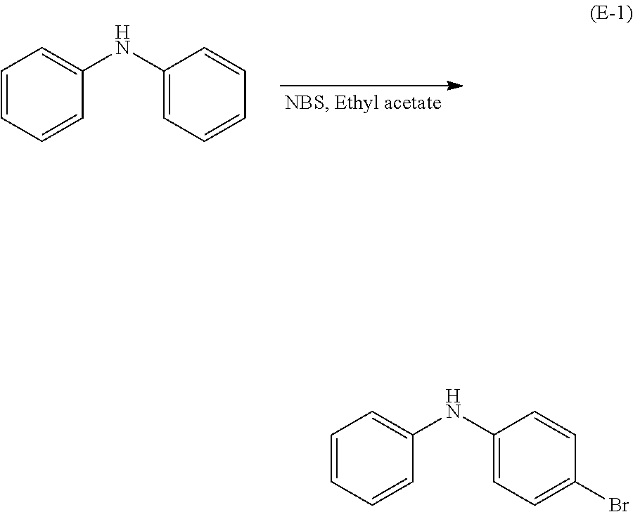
C1=CC(NC2=CC=CC=C2)=CC=C1.C1=CC(NC2=CC=C(Br)C=C2)=CC=C1
